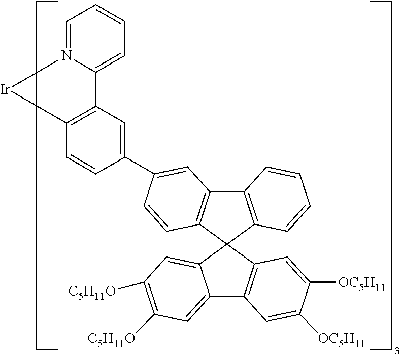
C12=C([Ir]N3=CC=CC=C13)C=CC(C1=CC3=C(C4(C5=C3C=CC=C5)C3=CC([C5H11O])=C([C5H11O])C=C3C3=C4C=C([OC5H11])C([OC5H11])=C3)C=C1)=C2
